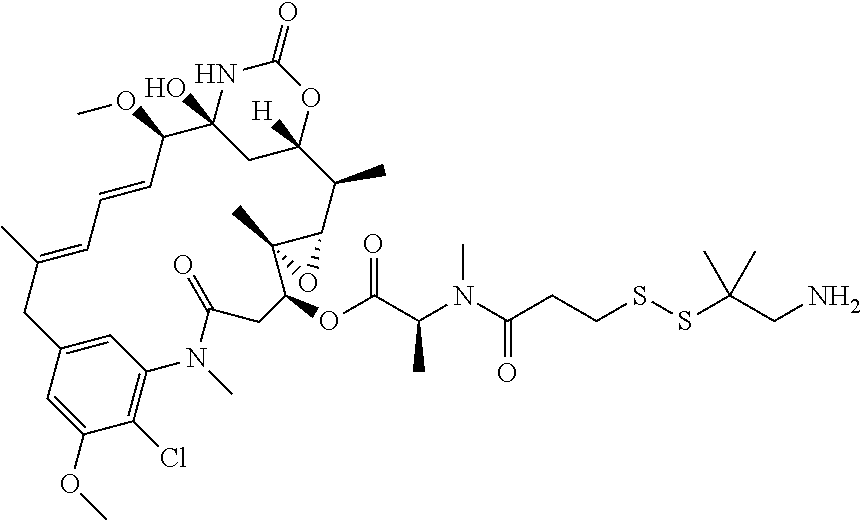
C1(OC)=CC2=CC(=C1Cl)N(C)C(=O)CC(OC(C(N(C(CCSSC(CN)(C)C)=O)C)C)=O)C1(C)C(C(C)C3([H])CC(O)(C(OC)C=CC=C(C)C2)NC(=O)O3)O1
